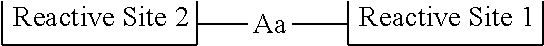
C[Aa]C
